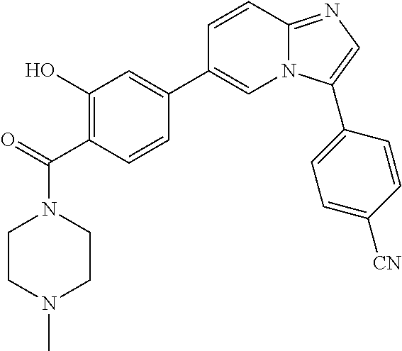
C1(C(N2CCN(C)CC2)=O)=C(O)C=C(C2=CN3C(=NC=C3C3=CC=C([CN])C=C3)C=C2)C=C1
